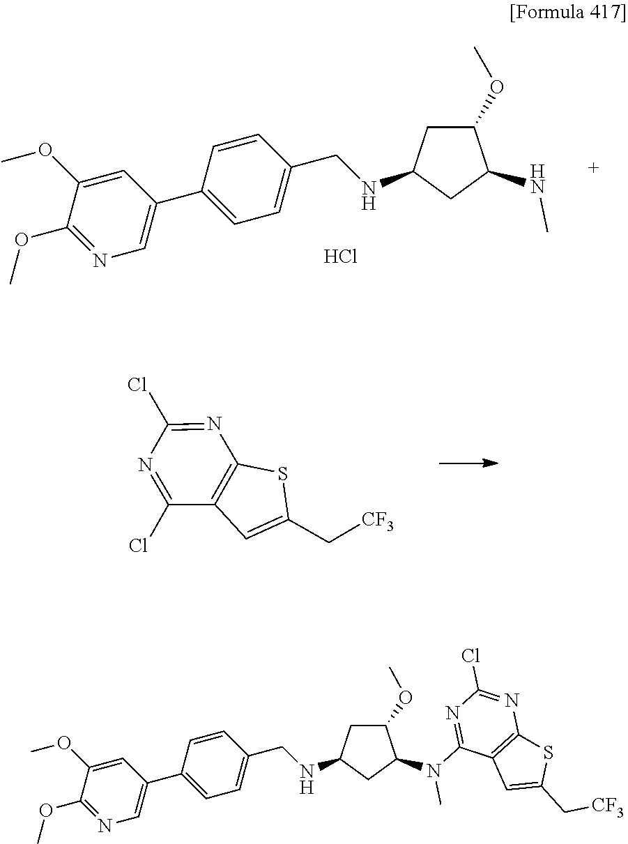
N(C1C(OC)CC(NCC2=CC=C(C3=CN=C(OC)C(OC)=C3)C=C2)C1)C.Cl.ClC1=NC(Cl)=NC2=C1C=C(C[CF3])S2.N(C1=NC(Cl)=NC2=C1C=C(C[CF3])S2)(C1C(OC)CC(NCC2=CC=C(C3=CN=C(OC)C(OC)=C3)C=C2)C1)C
